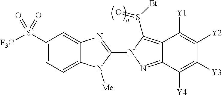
C12=CC=C(S([F3C])(=O)=O)C=C1N=C(N1N=C3C(=C1S([Et])=O)C([Y1])=C([Y2])C([Y3])=C3[Y4])N2[Me]
